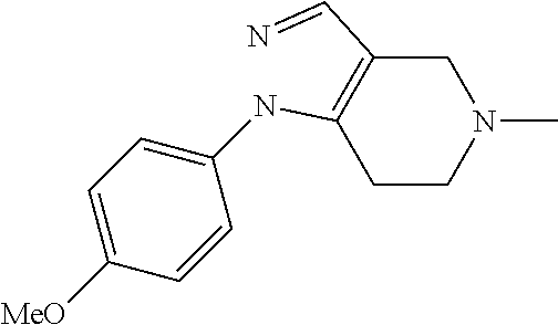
C1C(C=N)=C(NC2=CC=C([MeO])C=C2)CCN1C
